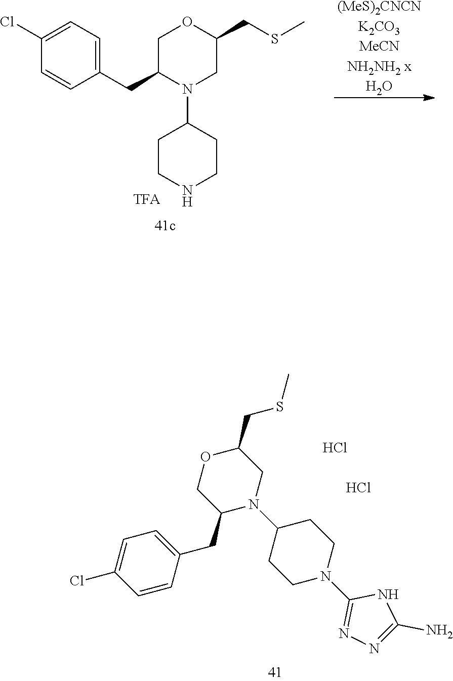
C1(CC2N(C3CCNCC3)CC(CSC)OC2)=CC=C(Cl)C=C1.[(MeS)2CNCNK2CO3MeCNNH2NH2 xH2O].C1(CC2=CC=C(Cl)C=C2)N(C2CCN(C3=NN=C(N)N3)CC2)CC(CSC)OC1.Cl.Cl
